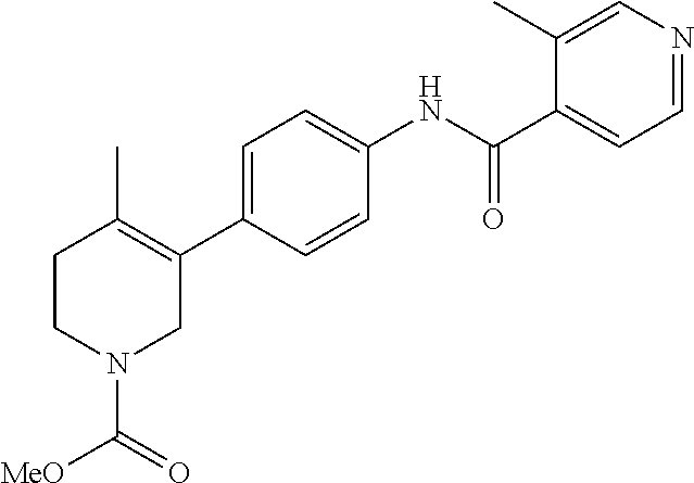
C1=C(C2=C(C)CCN(C([MeO])=O)C2)C=CC(NC(C2=CC=NC=C2C)=O)=C1
